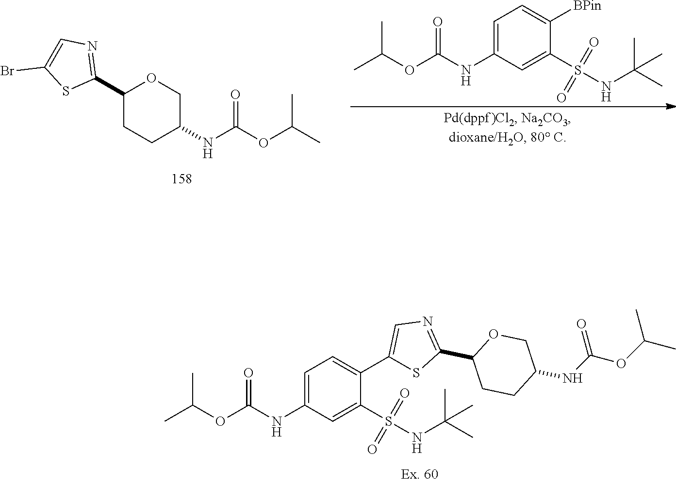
C1(C2=NC=C(Br)S2)CCC(NC(OC(C)C)=O)CO1.C(OC(NC1=CC=C([BPin])C(S(NC(C)(C)C)(=O)=O)=C1)=O)(C)C.S1C(C2CCC(NC(OC(C)C)=O)CO2)=NC=C1C1=CC=C(NC(OC(C)C)=O)C=C1S(NC(C)(C)C)(=O)=O
